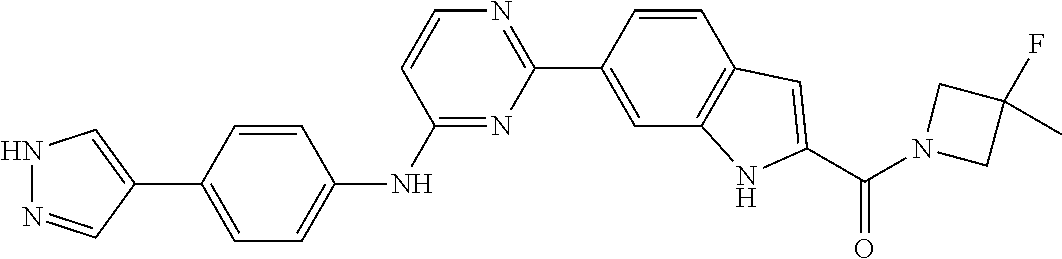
N1N=CC(C2=CC=C(NC3=NC(C4=CC5=C(C=C4)C=C(C(N4CC(F)(C)C4)=O)N5)=NC=C3)C=C2)=C1
